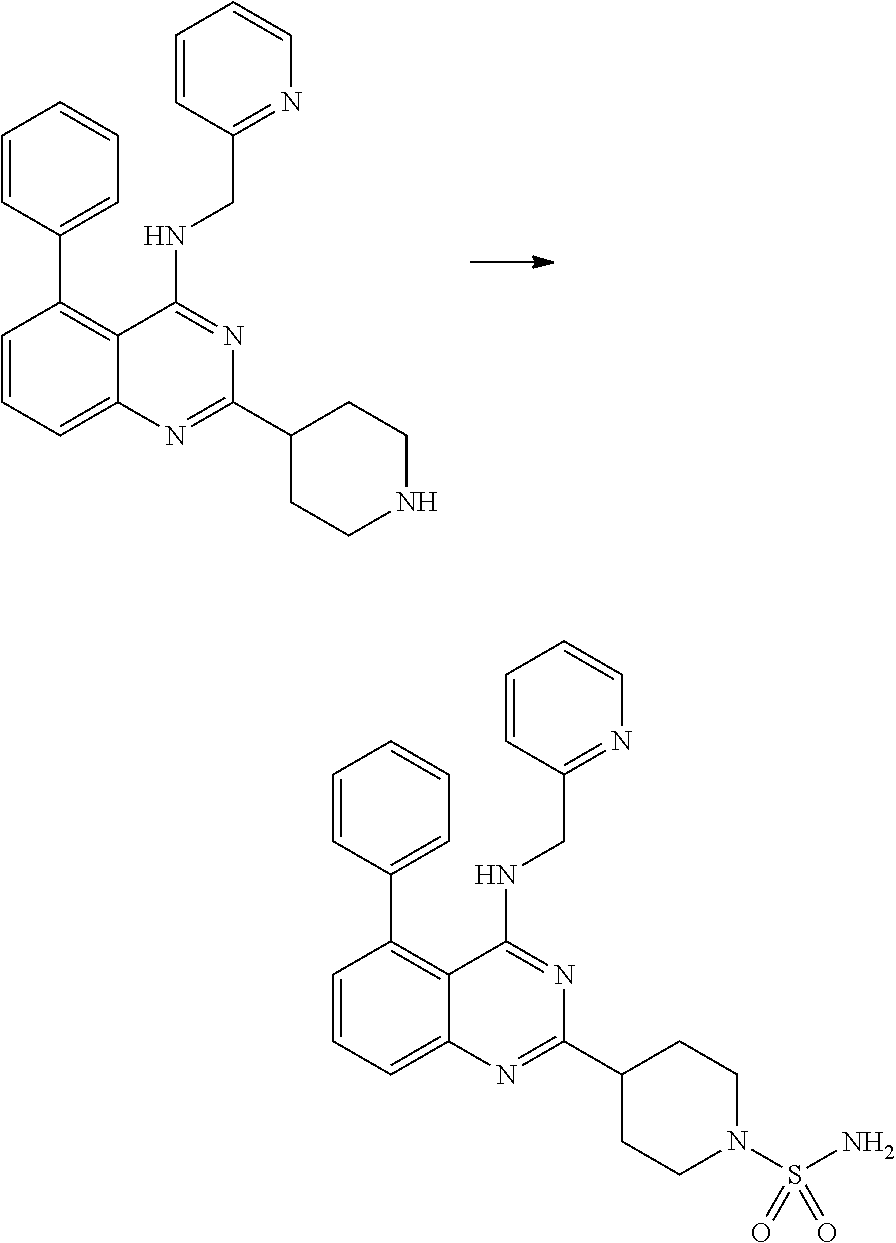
C1(C2=C3C(=CC=C2)N=C(C2CCNCC2)N=C3NCC2=NC=CC=C2)=CC=CC=C1.C1(C2=C3C(=CC=C2)N=C(C2CCN(S(N)(=O)=O)CC2)N=C3NCC2=NC=CC=C2)=CC=CC=C1
